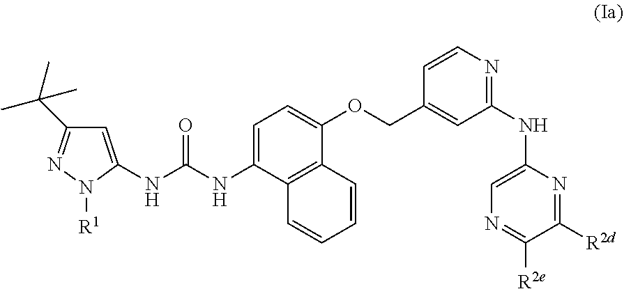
C1=C(NC(NC2=CC(C(C)(C)C)=NN2[R1])=O)C2=C(C(OCC3=CC(NC4=CN=C([R2e])C([R2d])=N4)=NC=C3)=C1)C=CC=C2
